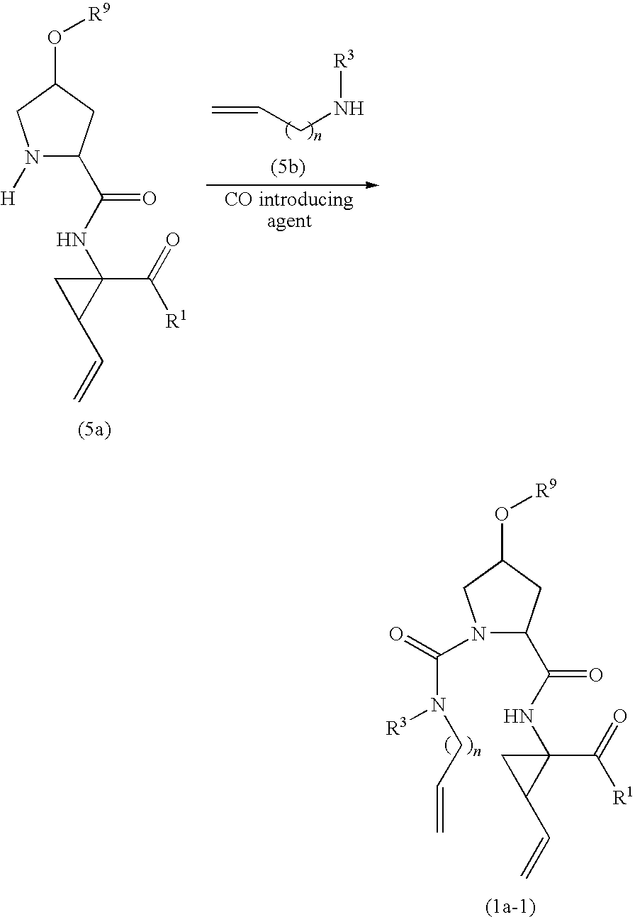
N1(C(=O)N([R3])CC=C)C(C(NC2(C([R1])=O)CC2C=C)=O)CC(O[R9])C1.N1([H])C(C(NC2(C([R1])=O)CC2C=C)=O)CC(O[R9])C1.C=CCN[R3]
